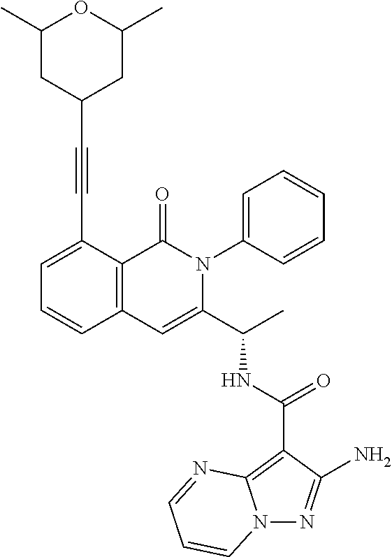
N12N=C(N)C(C(NC(C3=CC4=C(C(=O)N3C3=CC=CC=C3)C(C#CC3CC(C)OC(C)C3)=CC=C4)C)=O)=C1N=CC=C2
